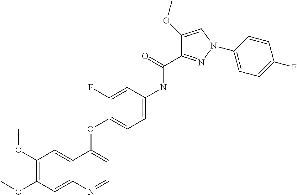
C1(OC)=C(OC)C=C2C(=C1)C(OC1=CC=C(NC(C3=NN(C4=CC=C(F)C=C4)C=C3OC)=O)C=C1F)=CC=N2
